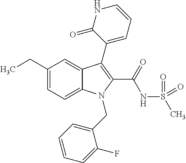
C1(CC)=CC=C2C(=C1)C(C1=CC=CNC1=O)=C(C(=O)NS(C)(=O)=O)N2CC1=CC=CC=C1F
